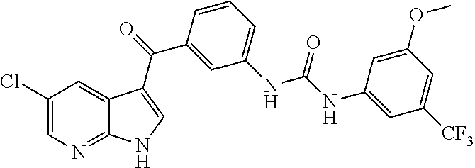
C1(Cl)=CN=C2C(=C1)C(C(C1=CC(NC(=O)NC3=CC([CF3])=CC(OC)=C3)=CC=C1)=O)=CN2
